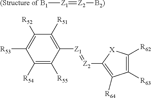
C1([R54])=C([R55])C([Z1]=[Z2]C2=C([R64])C([R63])=C([R62])[X]2)=C([R51])C([R52])=C1[R53].[(Structure of B1][Z1]=[Z2][B2)]
